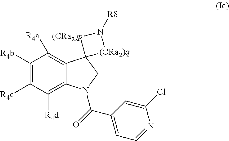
C12=C([R4a])C([R4b])=C([R4c])C([R4d])=C1N(C(C1=CC=NC(Cl)=C1)=O)CC21[(CRa2)p]N([R8])[(CRa2)q]1
